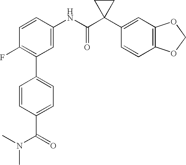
C1(NC(C2(C3=CC4=C(C=C3)OCO4)CC2)=O)=CC(C2=CC=C(C(N(C)C)=O)C=C2)=C(F)C=C1
